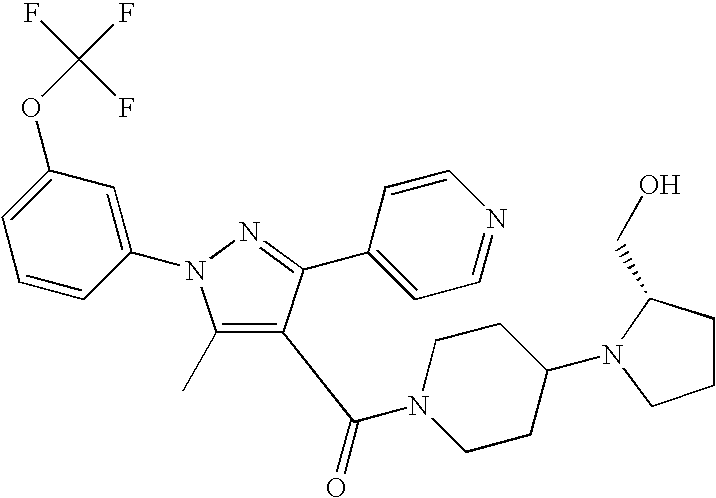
C1(C)=C(C(=O)N2CCC(N3CCCC3CO)CC2)C(C2=CC=NC=C2)=NN1C1=CC(OC(F)(F)F)=CC=C1
